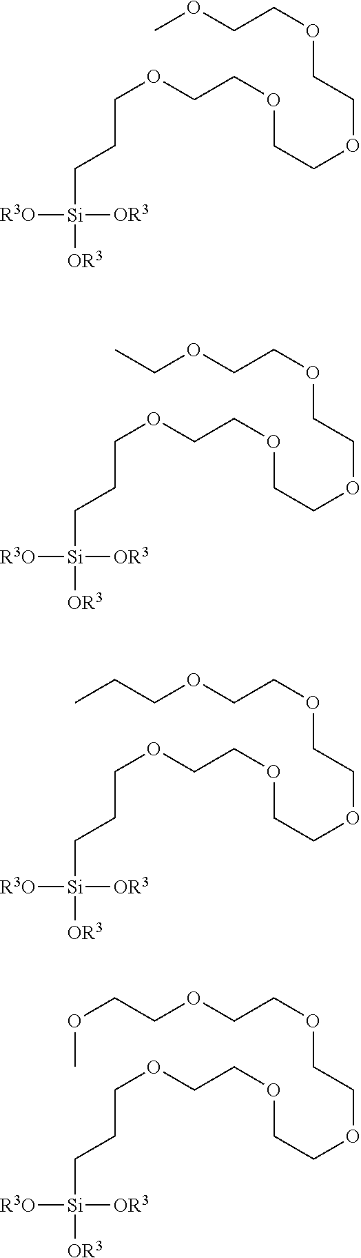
C(COCCOCCOCCOCCOC)C[Si]([R3O])([OR3])[OR3].C(COCCOCCOCCOCCOCC)C[Si]([R3O])([OR3])[OR3].C(COCCOCCOCCOCCOCCC)C[Si]([R3O])([OR3])[OR3].C(COCCOCCOCCOCCOCCOC)C[Si]([R3O])([OR3])[OR3]
